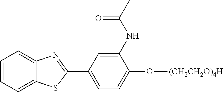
C1=CC=C2C(=C1)N=C(C1=CC=C(O[(CH2CH2O)4H])C(NC(C)=O)=C1)S2
